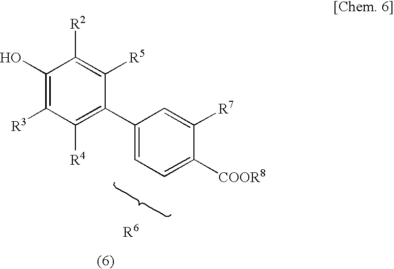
C1(O)=C([R3])C([R4])=C(C2=CC=C([COOR8])C([R7])=C2)C([R5])=C1[R2]
